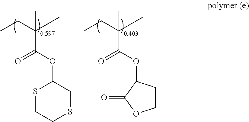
CC(CC)(C)C(OC1SCCSC1)=O.CC(CC)(C)C(OC1CCOC1=O)=O
